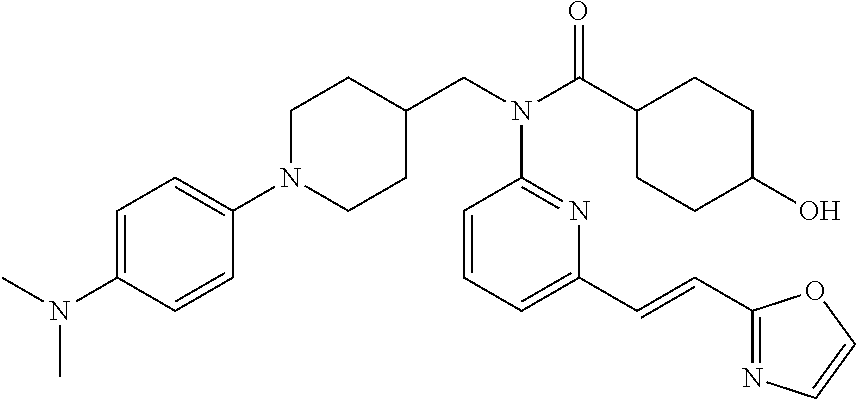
C1N(C2=CC=C(N(C)C)C=C2)CCC(CN(C(C2CCC(O)CC2)=O)C2=NC(C=CC3=NC=CO3)=CC=C2)C1
